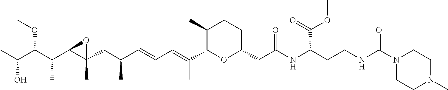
C1(C)C(C(=CC=CC(CC2(C)C(C(C(C(C)O)OC)C)O2)C)C)OC(CC(NC(CCNC(N2CCN(C)CC2)=O)C(OC)=O)=O)CC1
